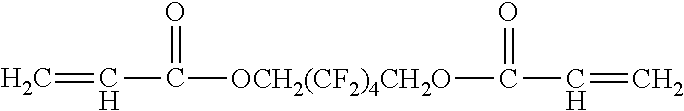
C=CC([OCH2(CF2)4CH2O]C(C=C)=O)=O
